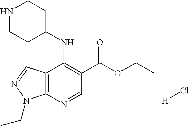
C12=C(N=CC(C(OCC)=O)=C1NC1CCNCC1)N(CC)N=C2.[H]Cl
